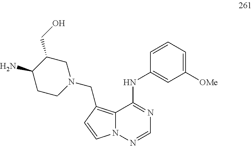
N12C(=C(CN3CC(CO)C(N)CC3)C=C1)C(NC1=CC([OMe])=CC=C1)=NC=N2
